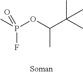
C(C)(C(C)(C)C)OP(C)(=O)F
